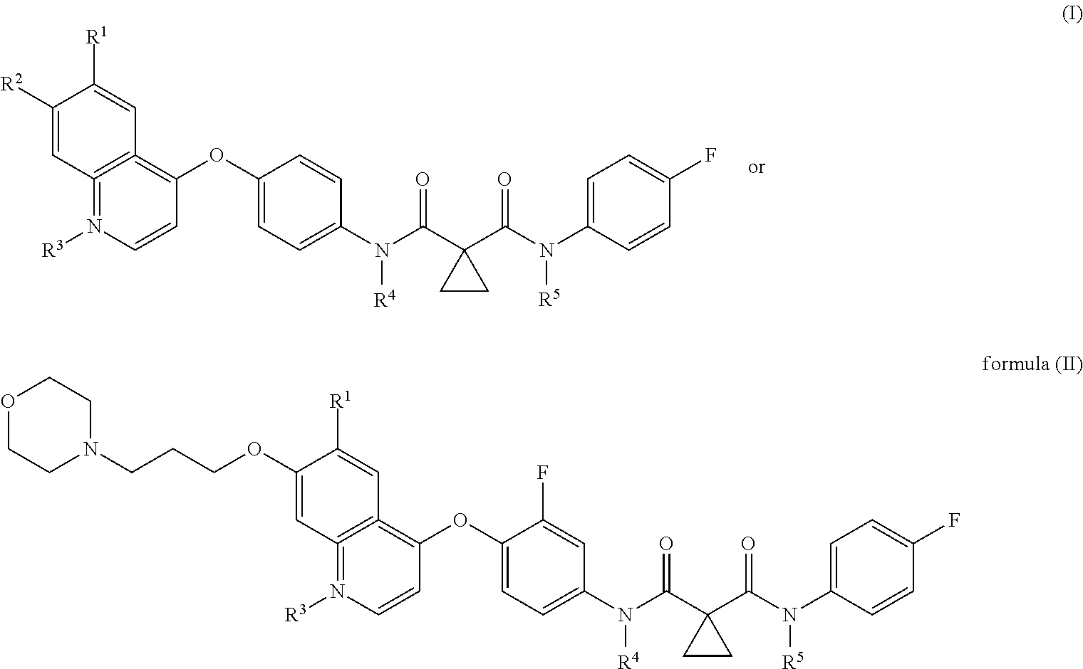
C1([R2])=CC2=C(=C(OC3=CC=C(N(C(C4(C(N(C5=CC=C(F)C=C5)[R5])=O)CC4)=O)[R4])C=C3)C=CN=2[R3])C=C1[R1].C1(OCCCN2CCOCC2)=CC2=C(=C(OC3=CC=C(N(C(C4(C(N(C5=CC=C(F)C=C5)[R5])=O)CC4)=O)[R4])C=C3F)C=CN=2[R3])C=C1[R1]
